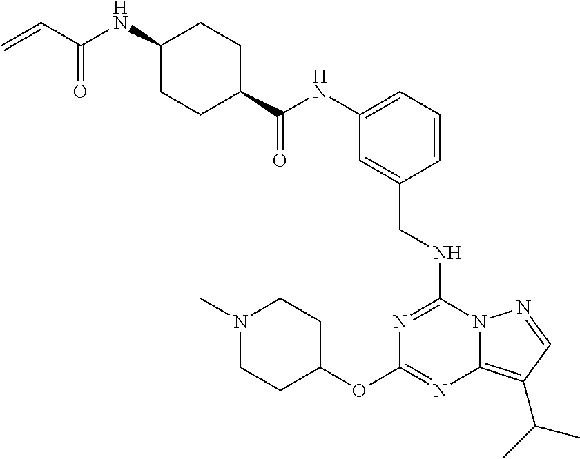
C1(OC2=NC3=C(C(C)C)C=NN3C(NCC3=CC(NC(C4CCC(NC(C=C)=O)CC4)=O)=CC=C3)=N2)CCN(C)CC1
